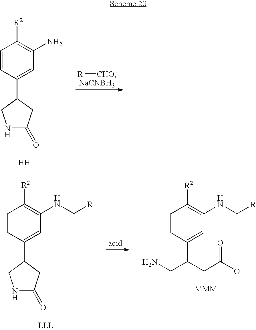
C1=CC(C2CNC(=O)C2)=CC(N)=C1[R2].[R][CHO].[NaCNBH3].[H].C1=CC(C2CNC(=O)C2)=CC(NC[R])=C1[R2].[LLL].C1=CC(C(CN)CC(O)=O)=CC(NC[R])=C1[R2]
